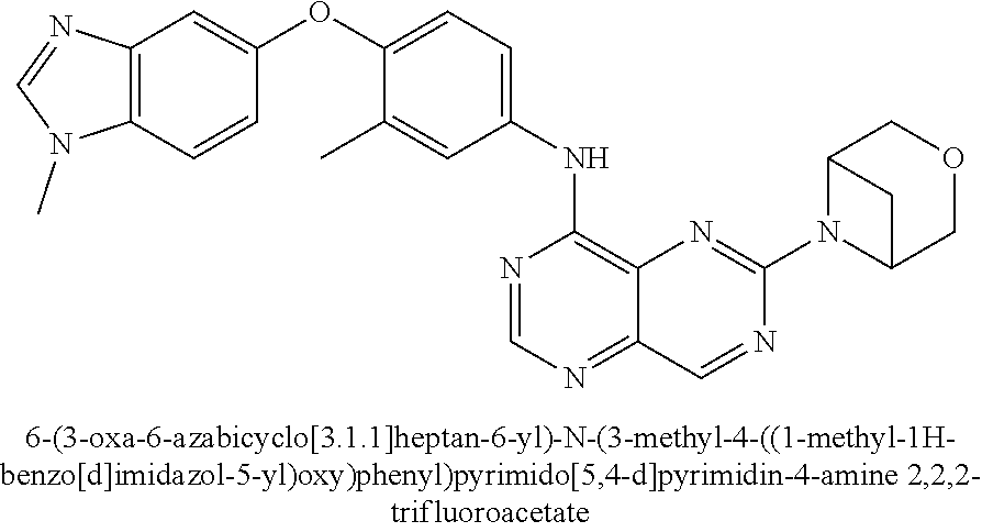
C12=C(C=CC(OC3=CC=C(NC4=C5C(=NC=N4)C=NC(N4C6COCC4C6)=N5)C=C3C)=C1)N(C)C=N2
